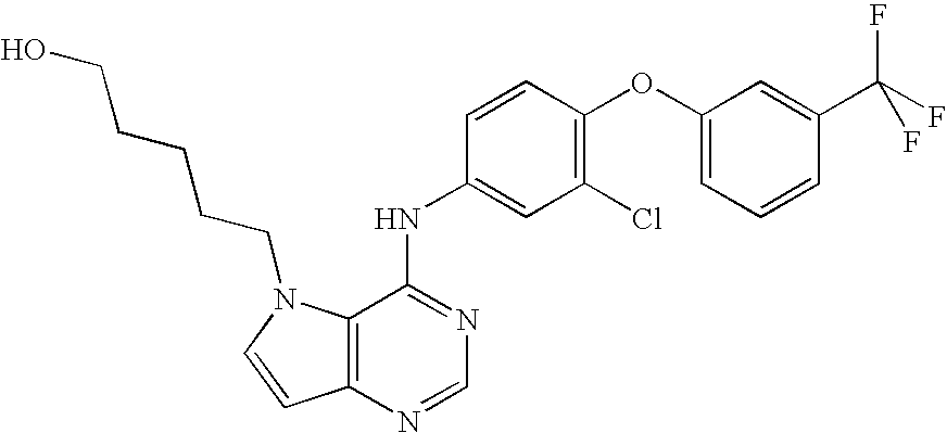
C1=C(OC2=C(Cl)C=C(NC3=NC=NC4=C3N(CCCCCO)C=C4)C=C2)C=C(C(F)(F)F)C=C1
